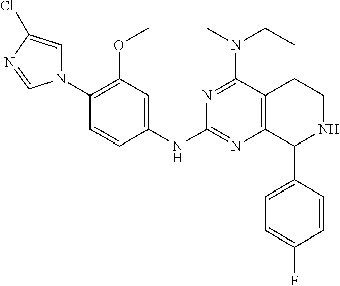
C1=C(C2NCCC3=C2N=C(NC2=CC(OC)=C(N4C=C(Cl)N=C4)C=C2)N=C3N(C)CC)C=CC(F)=C1
